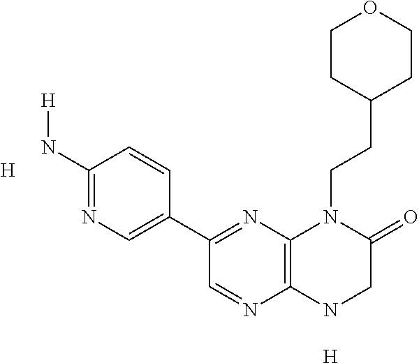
C1=NC2=C(N=C1C1=CN=C(N[H])C=C1)N(CCC1CCOCC1)C(=O)CN2.[H].[H]
